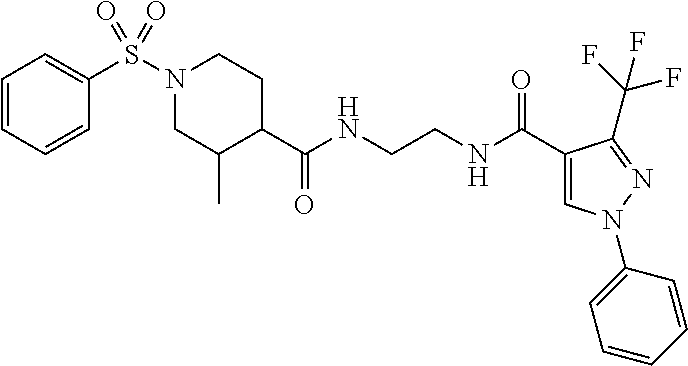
C1C(C)C(C(NCCNC(C2=CN(C3=CC=CC=C3)N=C2C(F)(F)F)=O)=O)CCN1S(=O)(C1=CC=CC=C1)=O
